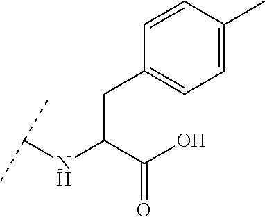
C(C(C(O)=O)NC(C)C)C1=CC=C(C)C=C1
